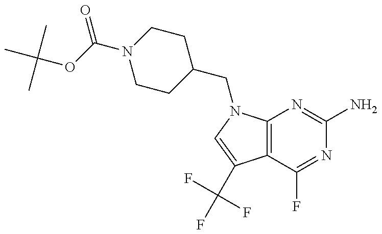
C(OC(N1CCC(CN2C3=C(C(C(F)(F)F)=C2)C(F)=NC(N)=N3)CC1)=O)(C)(C)C
